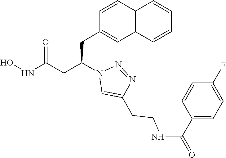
ONC(CC(N1C=C(CCNC(C2=CC=C(F)C=C2)=O)N=N1)CC1=CC2=C(C=C1)C=CC=C2)=O
